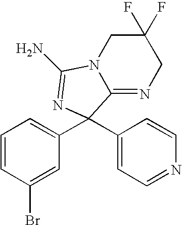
C1=C(Br)C=CC=C1C1(C2=CC=NC=C2)C2=NCC(F)(F)CN2C(N)=N1
